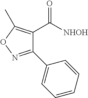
C1(C2=CC=CC=C2)=NOC(C)=C1C([NHOH])=O
